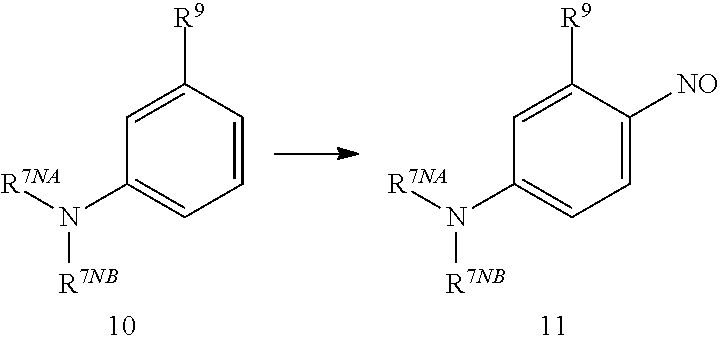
C1=C([R9])C=CC=C1N([R7NA])[R7NB].C1=C([R9])C([NO])=CC=C1N([R7NA])[R7NB]
